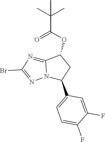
C1=C(C2CC(OC(=O)C(C)(C)C)C3=NC(Br)=NN23)C=C(F)C(F)=C1
